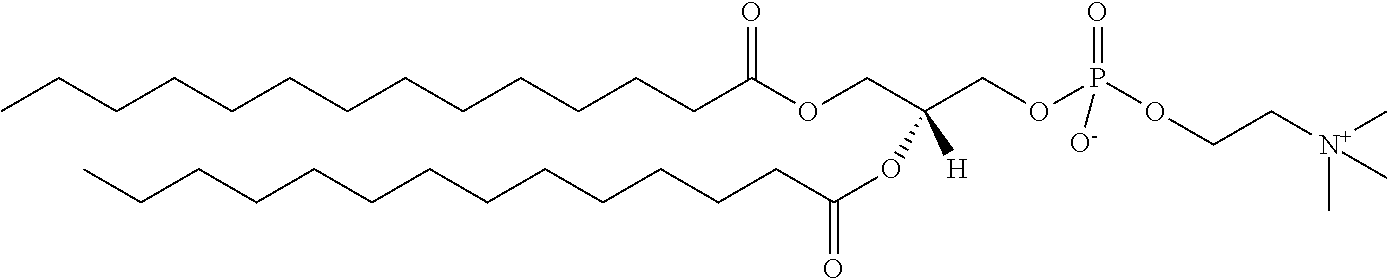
C(CCCCCCCCCCC(OCC(COP(OCC[N+](C)(C)C)(=O)[O-])(OC(=O)CCCCCCCCCCCCC)[H])=O)CC
